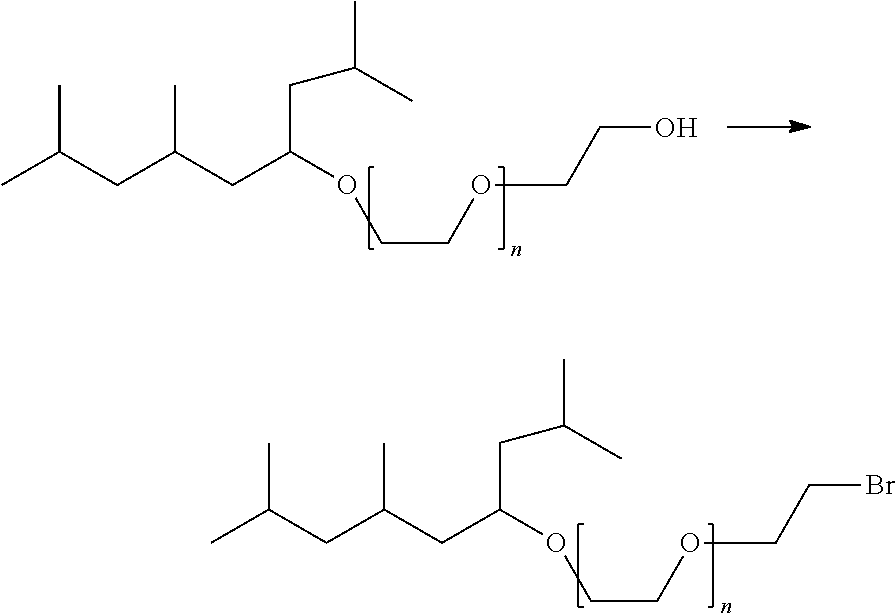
OCCOCCOC(CC(CC(C)C)C)CC(C)C.BrCCOCCOC(CC(CC(C)C)C)CC(C)C
